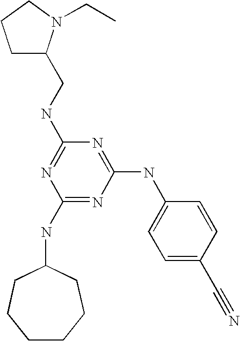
C(NC1=NC(NC2CCCCCC2)=NC(NC2=CC=C(C#N)C=C2)=N1)C1CCCN1CC
